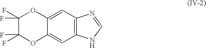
C1(F)(F)C(F)(F)OC2=CC3=C(C=C2O1)N=CN3
